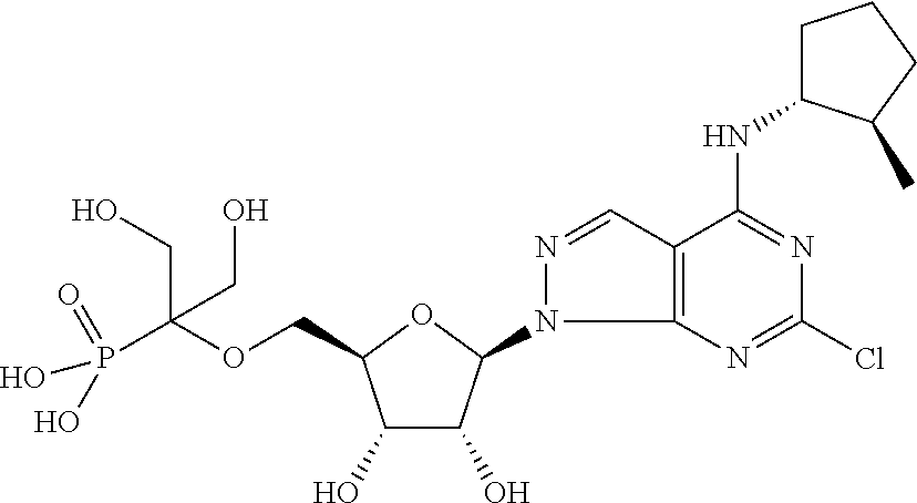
C(OCC1C(O)C(O)C(N2C3=C(C=N2)C(NC2CCCC2C)=NC(Cl)=N3)O1)(P(O)(O)=O)(CO)CO
